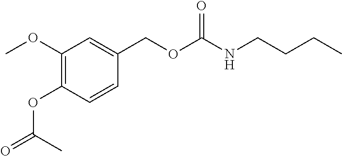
C1(OC)=C(OC(=O)C)C=CC(COC(NCCCC)=O)=C1
